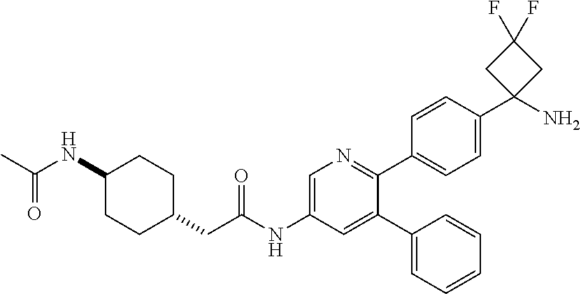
C1(NC(C)=O)CCC(CC(NC2=CN=C(C3=CC=C(C4(N)CC(F)(F)C4)C=C3)C(C3=CC=CC=C3)=C2)=O)CC1
